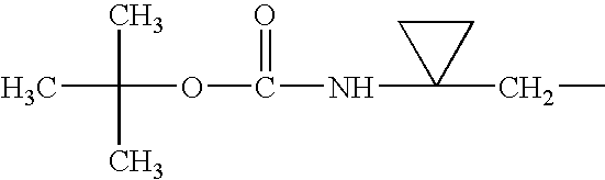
CC(OC(=O)NC1(CC)CC1)(C)C
